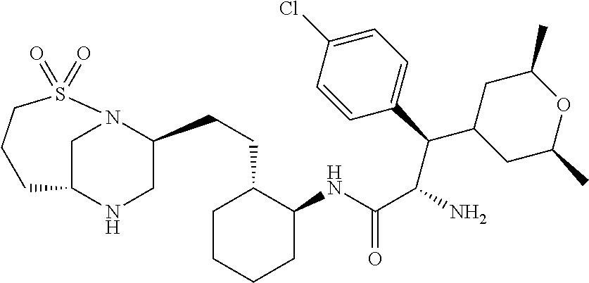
C1C2NCC(CCC3C(NC(=O)C(N)C(C4=CC=C(Cl)C=C4)C4CC(C)OC(C)C4)CCCC3)N1S(=O)(=O)CCC2
